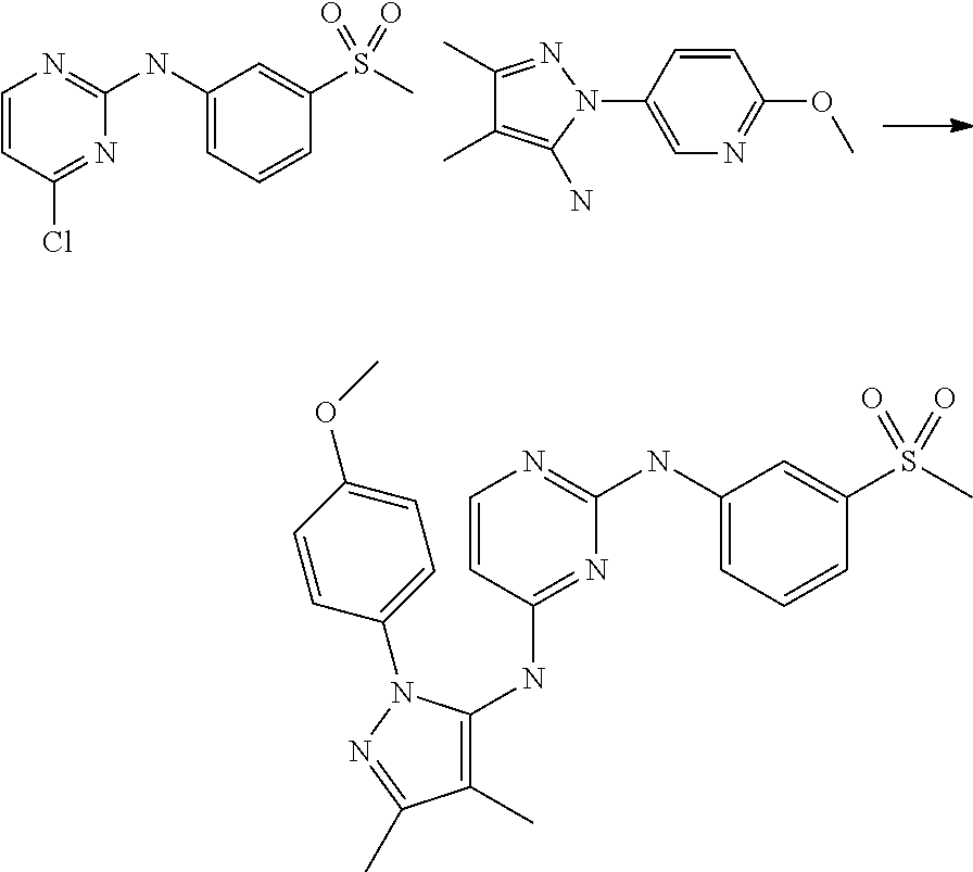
C1=CC(Cl)=NC(NC2=CC=CC(S(C)(=O)=O)=C2)=N1.C1(C)=NN(C2=CN=C(OC)C=C2)C(N)=C1C.C1=CC(OC)=CC=C1N1C(NC2=NC(NC3=CC=CC(S(C)(=O)=O)=C3)=NC=C2)=C(C)C(C)=N1
